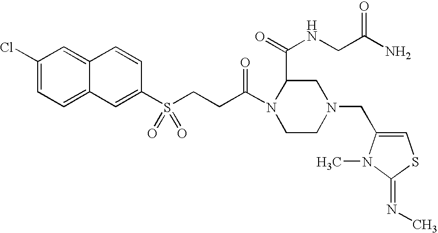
C1(Cl)=CC=C2C(=C1)C=CC(S(CCC(N1CCN(CC3=CSC(=NC)N3C)CC1C(=O)NCC(N)=O)=O)(=O)=O)=C2
